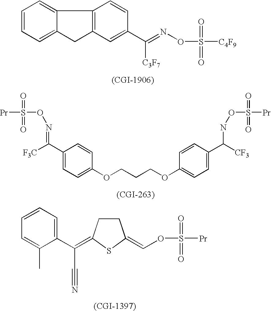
C1=CC=C2C(=C1)C1=C(C2)C=C(C(=NOS(=O)(=O)[C4F9])[C3F7])C=C1.[Pr]S(=O)(=O)ON=C(C1=CC=C(OCCCOC2=CC=C(C([CF3])NOS(=O)(=O)[Pr])C=C2)C=C1)[F3C].C1(C(C#N)=C2CCC(=COS([Pr])(=O)=O)S2)=CC=CC=C1C
